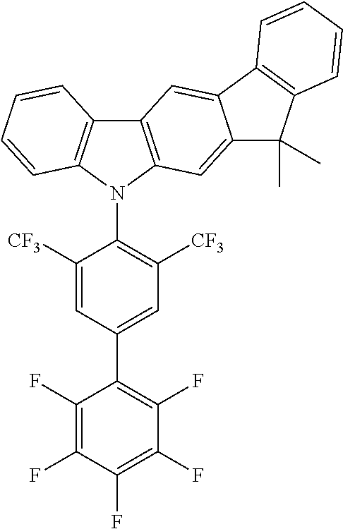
C1(F)=C(F)C(F)=C(F)C(F)=C1C1=CC([CF3])=C(N2C3=C(C4=C2C=CC=C4)C=C2C(=C3)C(C)(C)C3=C2C=CC=C3)C([CF3])=C1
